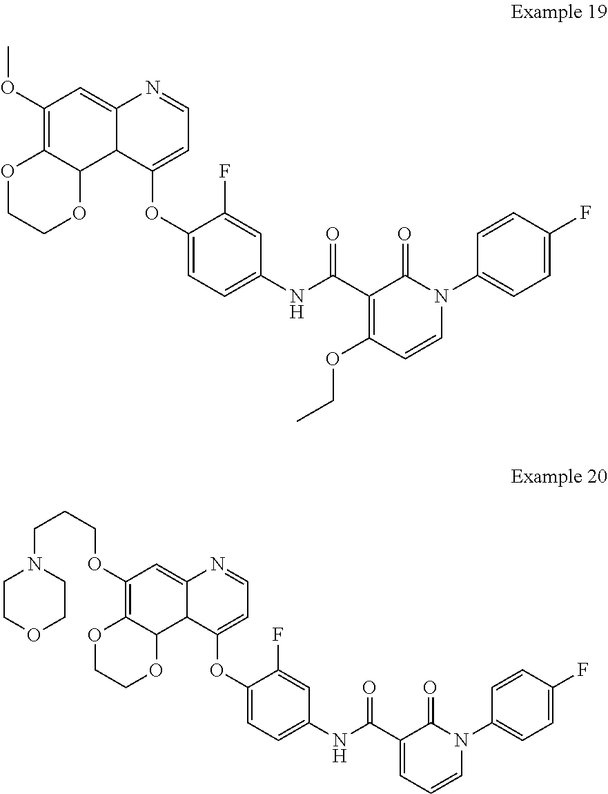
C1=C(OC2=CC=C(NC(C3=C(OCC)C=CN(C4=CC=C(F)C=C4)C3=O)=O)C=C2F)C2C3C(=C(OC)C=C2N=C1)OCCO3.C1=C(OC2=CC=C(NC(C3=CC=CN(C4=CC=C(F)C=C4)C3=O)=O)C=C2F)C2C3C(=C(OCCCN4CCOCC4)C=C2N=C1)OCCO3
